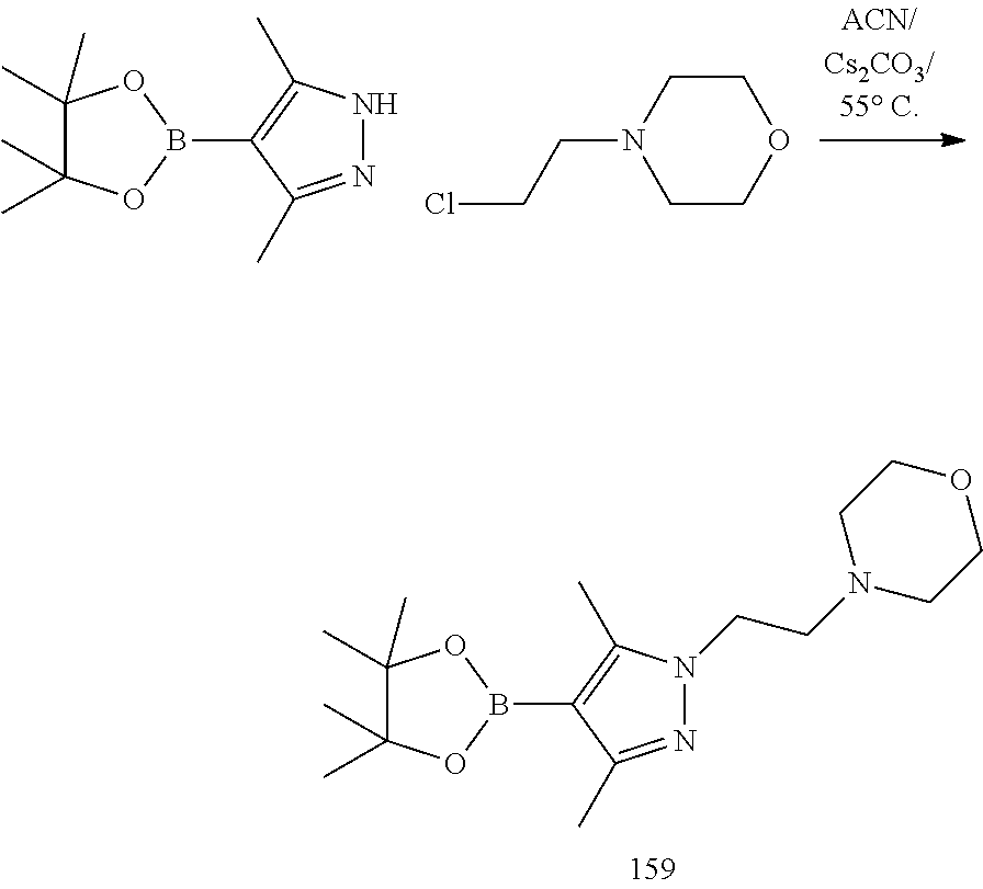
B1(C2=C(C)NN=C2C)OC(C)(C)C(C)(C)O1.ClCCN1CCOCC1.B1(C2=C(C)N(CCN3CCOCC3)N=C2C)OC(C)(C)C(C)(C)O1
